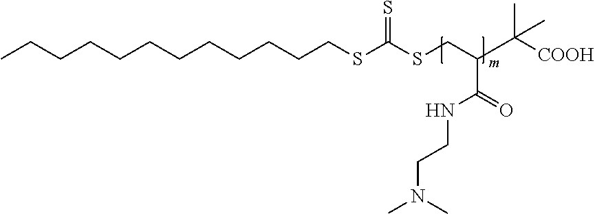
CCCCCCCCCCCCSC(=S)SCC(C([COOH])(C)C)C(NCCN(C)C)=O
